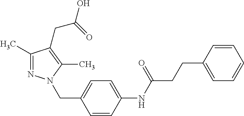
C1(C)=NN(CC2=CC=C(NC(CCC3=CC=CC=C3)=O)C=C2)C(C)=C1CC(=O)O
